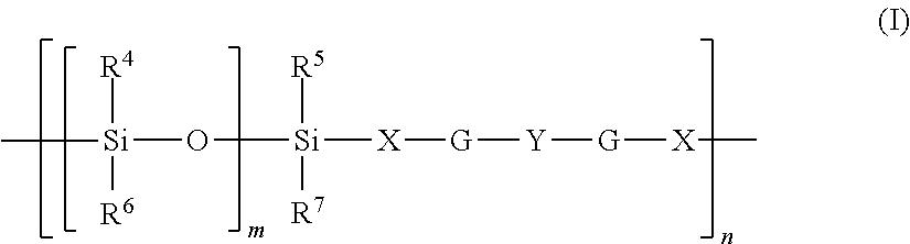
[Si](O[Si]([X][G][Y][G][X]C)([R7])[R5])([R4])([R6])C
